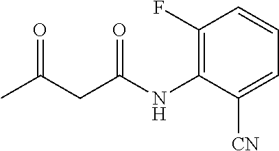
CC(CC(NC1=C(F)C=CC=C1[CN])=O)=O
